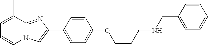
N12C(=NC(C3=CC=C(OCCCNCC4=CC=CC=C4)C=C3)=C1)C(C)=CC=C2
